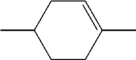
C1(C)CCC(C)=CC1
